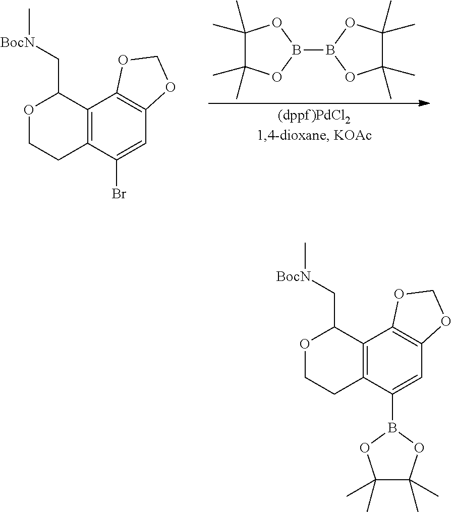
C1(C)(C)C(C)(C)OB(B2OC(C)(C)C(C)(C)O2)O1.C12=C(C(Br)=CC3=C1OCO3)CCOC2C[BocN]C.C12=C(C(B3OC(C)(C)C(C)(C)O3)=CC3=C1OCO3)CCOC2C[BocN]C
